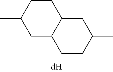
C12CCC(C)CC1CCC(C)C2
